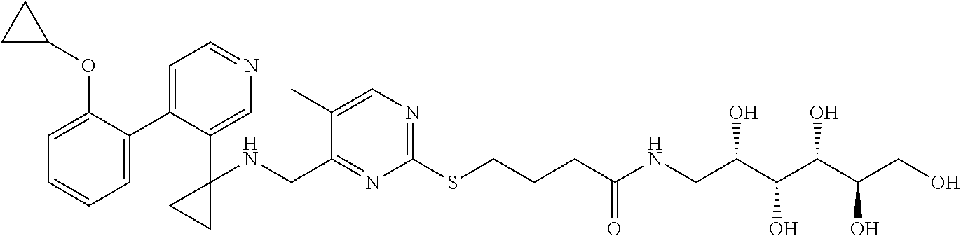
N1=C(CNC2(C3=CN=CC=C3C3=CC=CC=C3OC3CC3)CC2)C(C)=CN=C1SCCCC(NCC(C(C(C(CO)O)O)O)O)=O
